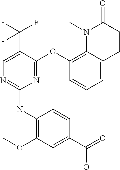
C1=CC(NC2=NC=C(C(F)(F)F)C(OC3=C4C(=CC=C3)CCC(=O)N4C)=N2)=C(OC)C=C1C(=O)O
